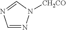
N1=CN=CN1[CH2CO]
